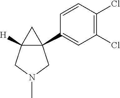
C12(C3=CC(Cl)=C(Cl)C=C3)C([H])(CN(C)C1)C2
